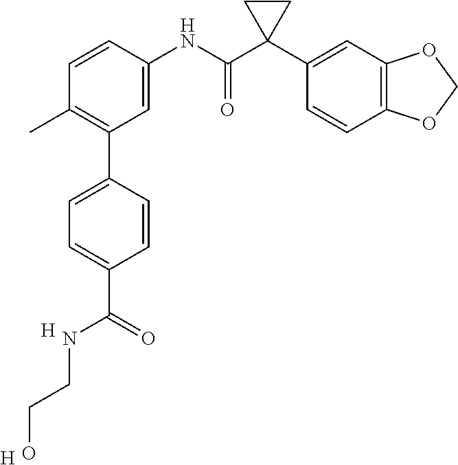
C1(C2=C(C)C=CC(NC(C3(C4=CC5=C(C=C4)OCO5)CC3)=O)=C2)=CC=C(C(=O)NCCO)C=C1.[H].[H]
